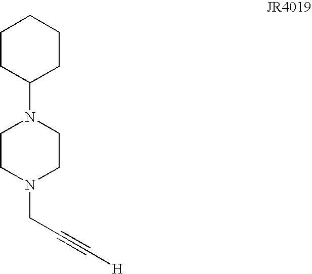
C1CN(CC#C[H])CCN1C1CCCCC1
